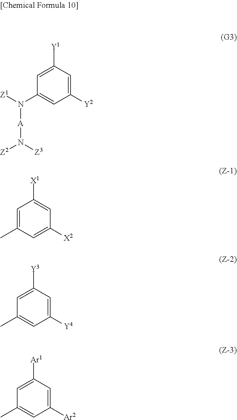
C1=C([Y1])C=C([Y2])C=C1N([Z1])[A]N([Z2])[Z3].[X1]C1=CC([X2])=CC(C)=C1.[Y3]C1=CC(C)=CC([Y4])=C1.[Ar1]C1=CC(C)=CC([Ar2])=C1
